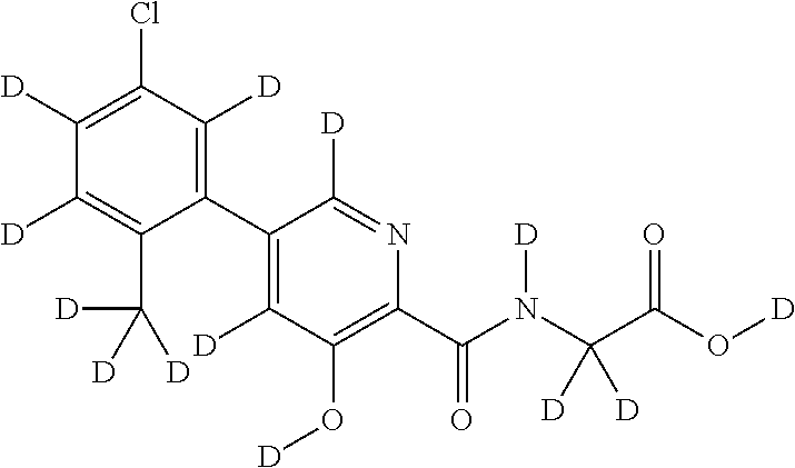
C1(C2=C([D])C(O[D])=C(C(N(C(C(O[D])=O)([D])[D])[D])=O)N=C2[D])=C([D])C(Cl)=C([D])C([D])=C1C([D])([D])[D]
